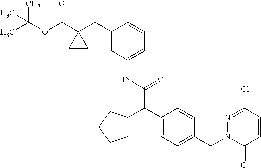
ClC1=NN(CC2=CC=C(C(C(NC3=CC=CC(CC4(C(OC(C)(C)C)=O)CC4)=C3)=O)C3CCCC3)C=C2)C(=O)C=C1
